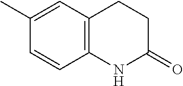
C1C(=O)NC2=C(C1)C=C(C)C=C2
